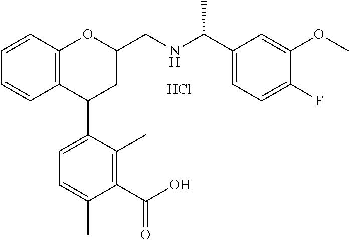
Cl.C12=C(C=CC=C1)OC(CNC(C1=CC=C(F)C(OC)=C1)C)CC2C1=CC=C(C)C(C(O)=O)=C1C
